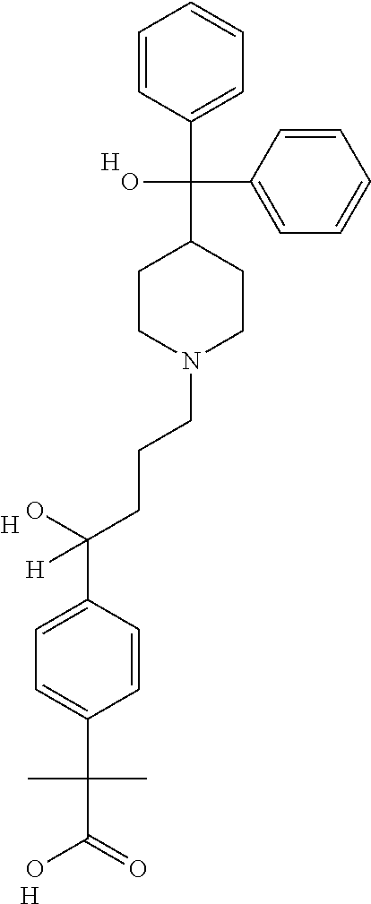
C1=CC(C(O)(CCCN2CCC(C(C3=CC=CC=C3)(O)C3=CC=CC=C3)CC2)[H])=CC=C1C(C(=O)O)(C)C.[H].[H].[H]
